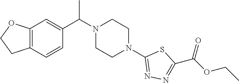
C12=C(C=CC(C(N3CCN(C4=NN=C(C(=O)OCC)S4)CC3)C)=C1)CCO2
